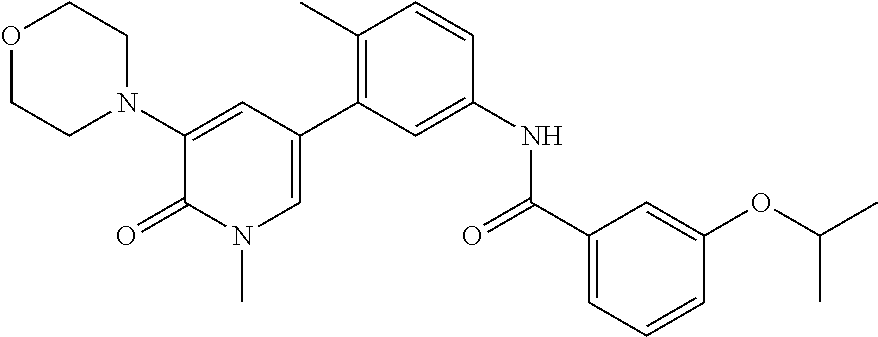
O1CCN(C2=CC(C3=C(C)C=CC(NC(C4=CC=CC(OC(C)C)=C4)=O)=C3)=CN(C)C2=O)CC1
